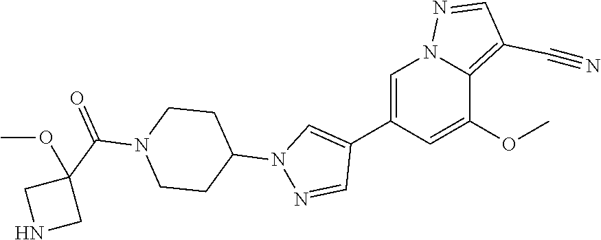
C1(C2=CN(C3CCN(C(C4(OC)CNC4)=O)CC3)N=C2)=CN2N=CC(C#N)=C2C(OC)=C1
